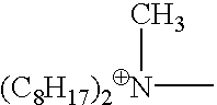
[(C8H17)2N](C)C
